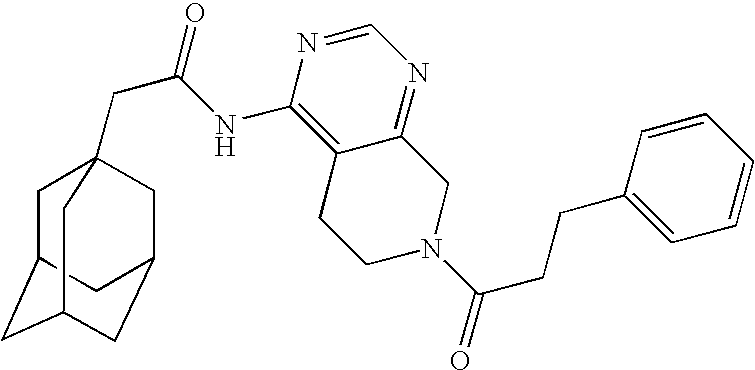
C1C2CC3CC(CC1(CC(=O)NC1=C4C(=NC=N1)CN(C(CCC1=CC=CC=C1)=O)CC4)C3)C2
